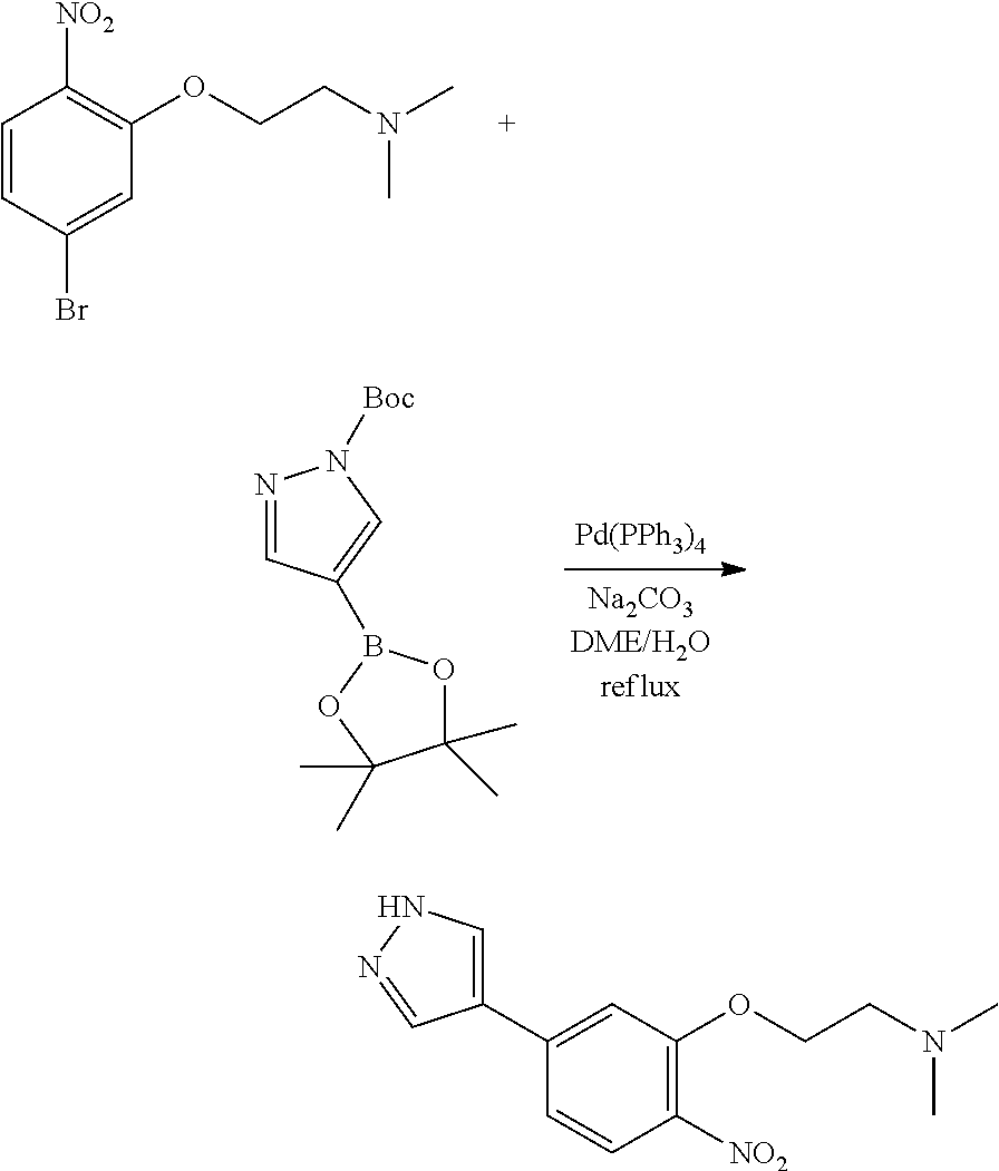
C1=CC(Br)=CC(OCCN(C)C)=C1[NO2].[Pd(PPh3)4].N1=CC(B2OC(C)(C)C(C)(C)O2)=CN1[Boc].C1=CC(C2=CNN=C2)=CC(OCCN(C)C)=C1[NO2]
